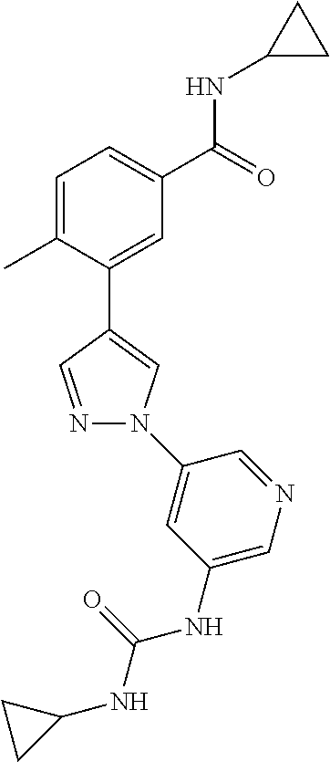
C1=C(C)C(C2=CN(C3=CC(NC(NC4CC4)=O)=CN=C3)N=C2)=CC(C(=O)NC2CC2)=C1
